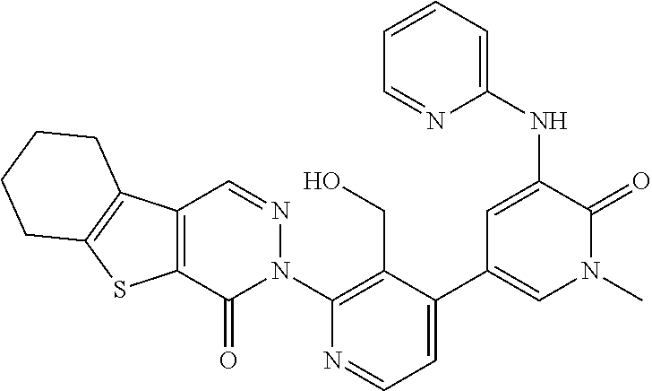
C12=C(C(=O)N(C3=C(CO)C(C4=CN(C)C(=O)C(NC5=CC=CC=N5)=C4)=CC=N3)N=C1)SC1=C2CCCC1
